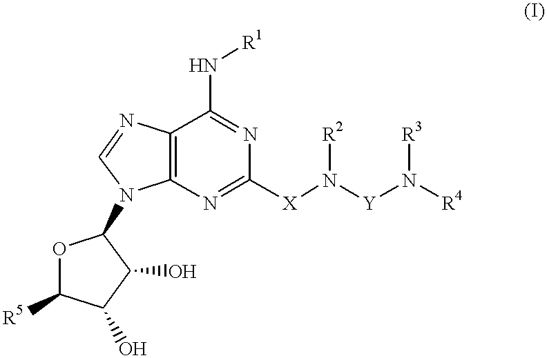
O1C([R5])C(O)C(O)C1N1C2=C(C(N[R1])=NC([X]N([Y]N([R4])[R3])[R2])=N2)N=C1
